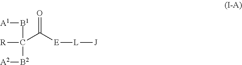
C(C([E][L][J])=O)([B1][A1])([B2][A2])[R]
